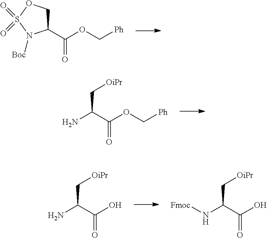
C(C[OiPr])(C(OC[Ph])=O)N.C(C[OiPr])(C(O)=O)N[Fmoc].C(C[OiPr])(C(O)=O)N.C1(C(OC[Ph])=O)COS(=O)(=O)N1[Boc]
